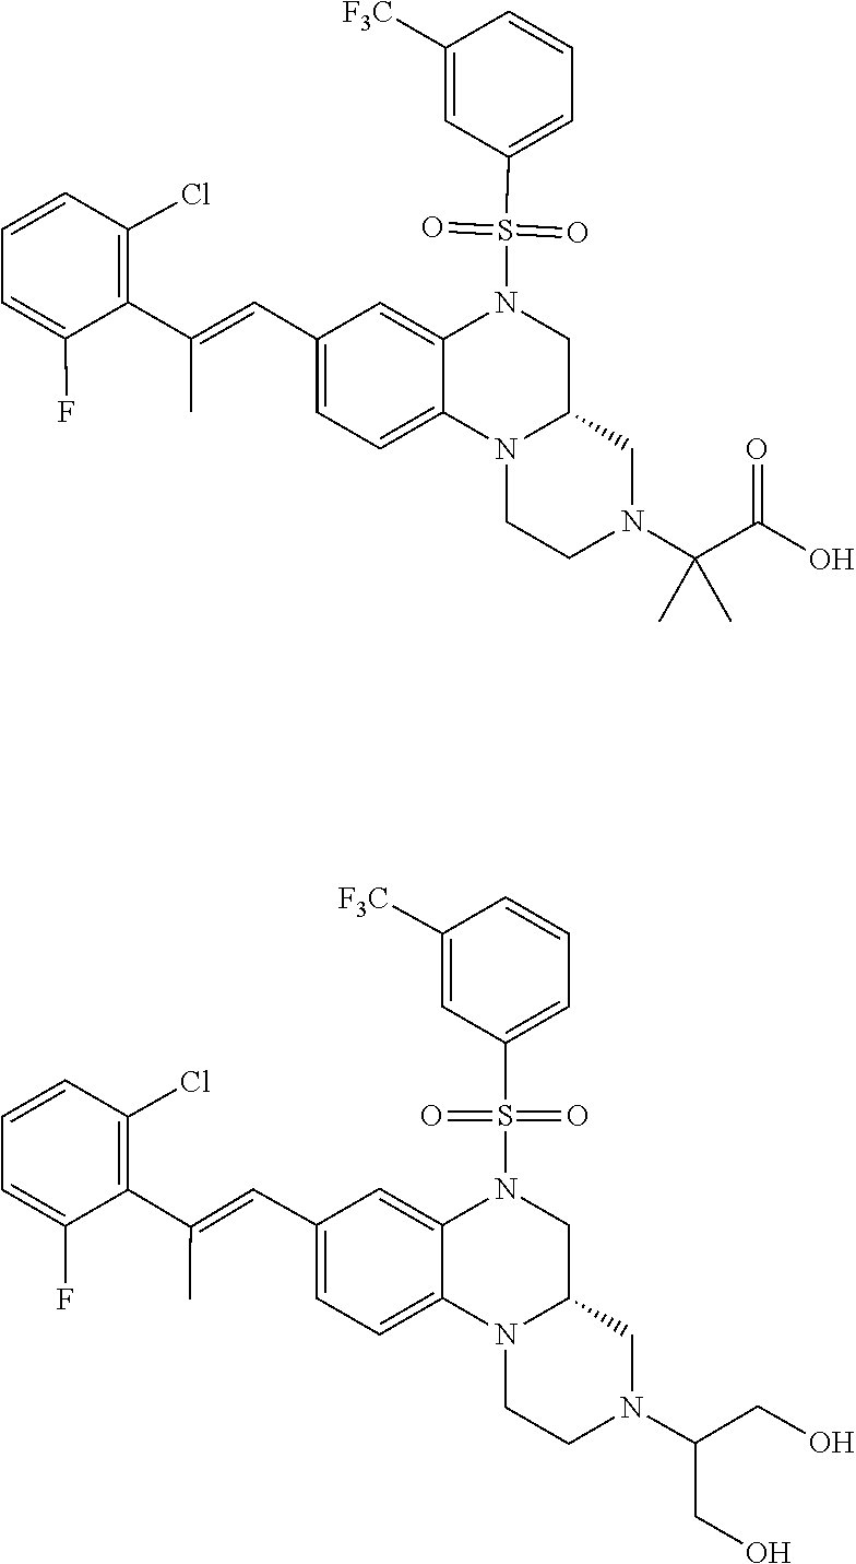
C1CN2C3=CC=C(C=C(C4=C(Cl)C=CC=C4F)C)C=C3N(S(C3=CC=CC([F3C])=C3)(=O)=O)CC2CN1C(C)(C)C(=O)O.N12CCN(C(CO)CO)CC1CN(S(C1=CC=CC([F3C])=C1)(=O)=O)C1=CC(C=C(C3=C(Cl)C=CC=C3F)C)=CC=C21
